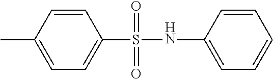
C1=C(C)C=CC(S(NC2=CC=CC=C2)(=O)=O)=C1
